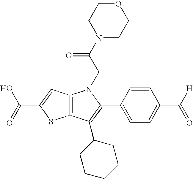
C12=C(C(C3CCCCC3)=C(C3=CC=C(C([H])=O)C=C3)N1CC(N1CCOCC1)=O)SC(C(=O)O)=C2
